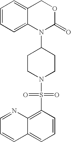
S(N1CCC(N2C(=O)OCC3=CC=CC=C23)CC1)(=O)(=O)C1=C2C(=CC=C1)C=CC=N2
